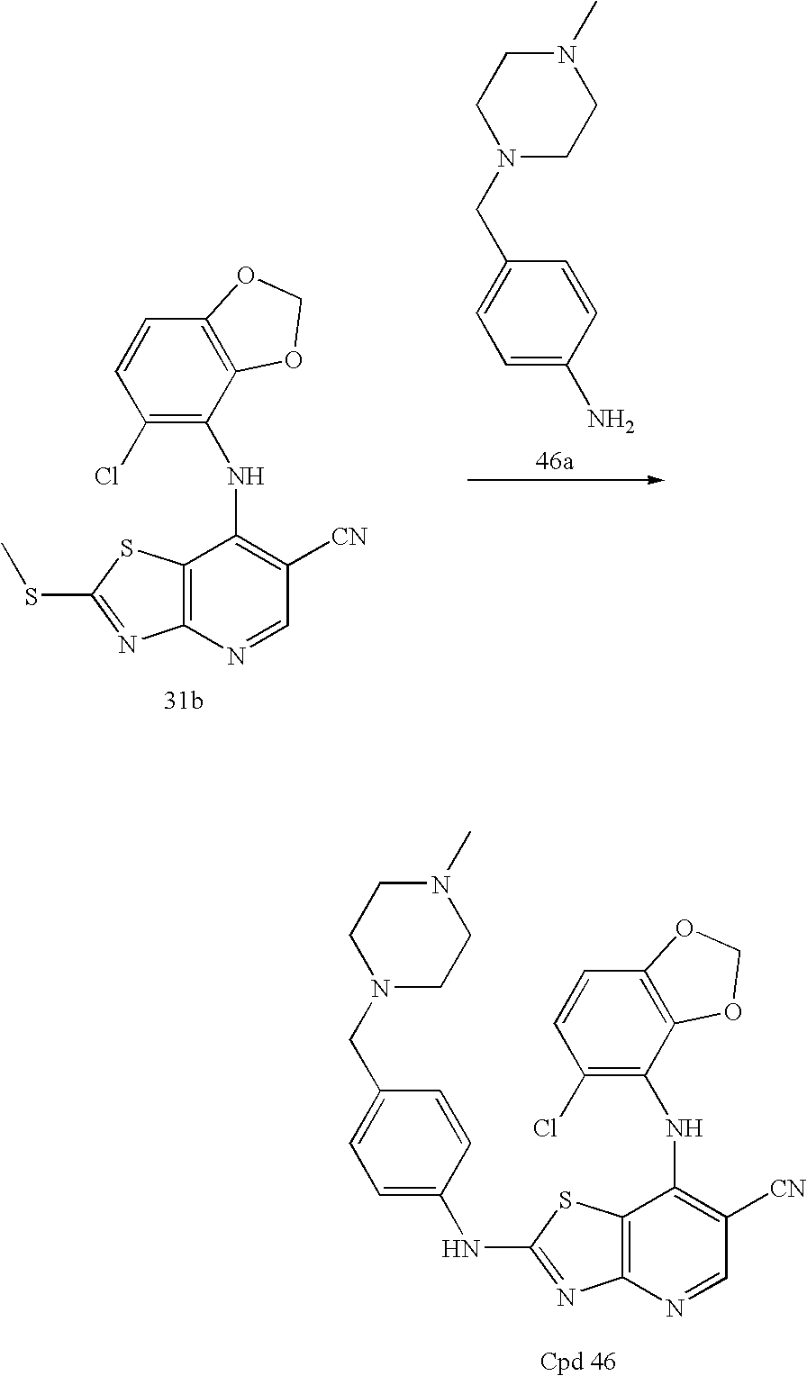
C12=C(N=CC([CN])=C1NC1=C(Cl)C=CC3=C1OCO3)N=C(SC)S2.C1=C(N)C=CC(CN2CCN(C)CC2)=C1.C12=C(N=CC([CN])=C1NC1=C(Cl)C=CC3=C1OCO3)N=C(NC1=CC=C(CN3CCN(C)CC3)C=C1)S2
